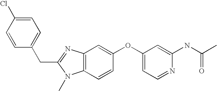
C1=C(Cl)C=CC(CC2=NC3=C(N2C)C=CC(OC2=CC=NC(NC(C)=O)=C2)=C3)=C1
